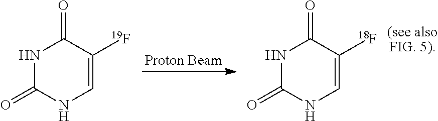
N1C(=O)NC=C([19F])C1=O.N1C(=O)NC=C([18F])C1=O.[(see alsoFIG. 5)]
